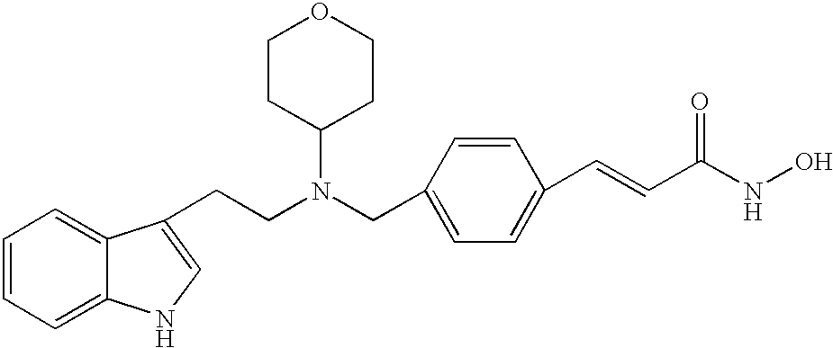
C(C1=CC=C(C=CC(NO)=O)C=C1)N(CCC1=CNC2=CC=CC=C21)C1CCOCC1
